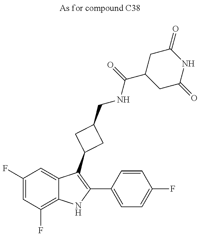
C1(F)=CC(F)=C2C(=C1)C(C1CC(CNC(C3CC(=O)NC(=O)C3)=O)C1)=C(C1=CC=C(F)C=C1)N2
